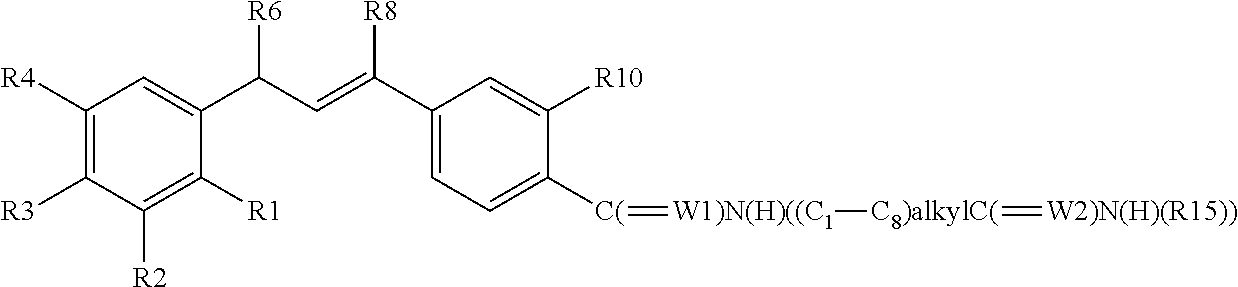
C1([R4])=C([R3])C([R2])=C([R1])C(C(C=C(C2=CC=C([C(]=[W1)N(H)((C1][C8)alkylC(]=[W2)N(H)(R15))])C([R10])=C2)[R8])[R6])=C1
